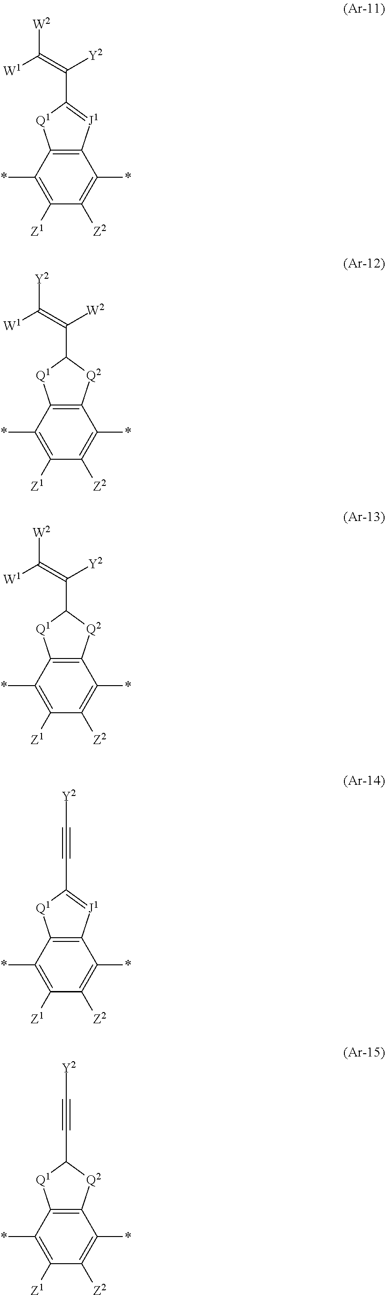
C12=C(C(*)=C([Z1])C([Z2])=C1*)[Q1]C(C(=C([W2])[W1])[Y2])=[J1]2.C12=C(C(*)=C([Z1])C([Z2])=C1*)[Q1]C(C(=C([Y2])[W1])[W2])[Q2]2.C12=C(C(*)=C([Z1])C([Z2])=C1*)[Q1]C(C(=C([W2])[W1])[Y2])[Q2]2.C12=C(C(*)=C([Z1])C([Z2])=C1*)[Q1]C(C#C[Y2])=[J1]2.C12=C(C(*)=C([Z1])C([Z2])=C1*)[Q1]C(C#C[Y2])[Q2]2
